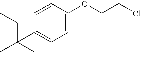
C1(C(C)(CC)CC)=CC=C(OCCCl)C=C1
